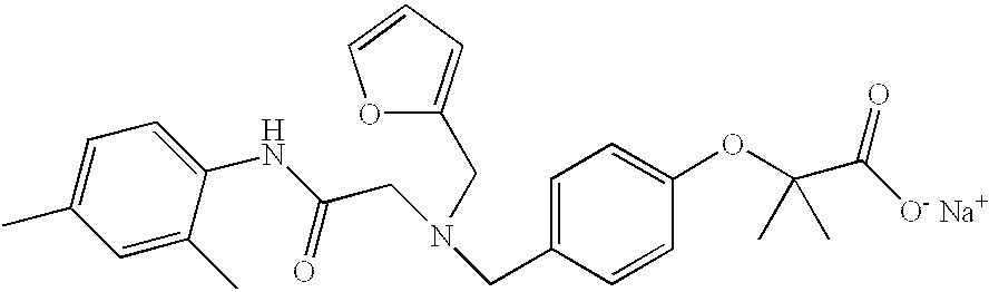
C1=C(C)C(NC(CN(CC2=CC=C(OC(C([O- Na+])=O)(C)C)C=C2)CC2=CC=CO2)=O)=CC=C1C
